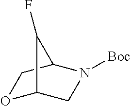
O1C2CN([Boc])C(C1)C2F
